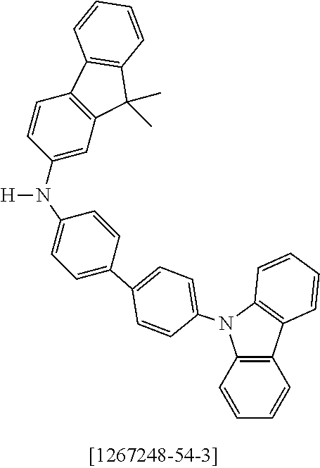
C1(N([H])C2=CC=C(C3=CC=C(N4C5=C(C=CC=C5)C5=C4C=CC=C5)C=C3)C=C2)=CC2=C(C=C1)C1=C(C2(C)C)C=CC=C1
